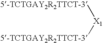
[X1]([5-TCTGAY2R2TTCT-3])[5-TCTGAY2R2TTCT-3]
